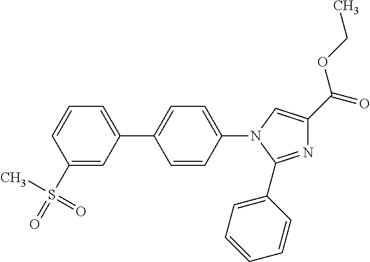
C1=C(C2=CC=C(N3C=C(C(OCC)=O)N=C3C3=CC=CC=C3)C=C2)C=C(S(C)(=O)=O)C=C1
